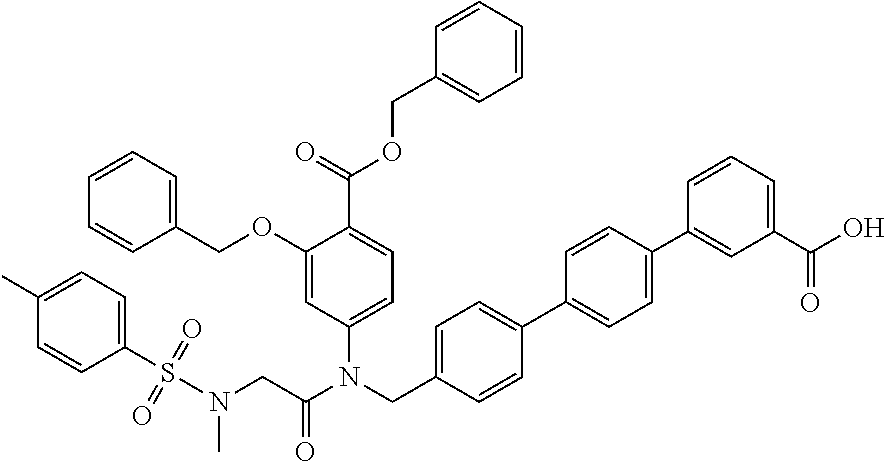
C1(S(N(CC(N(CC2=CC=C(C3=CC=C(C4=CC(C(O)=O)=CC=C4)C=C3)C=C2)C2=CC=C(C(=O)OCC3=CC=CC=C3)C(OCC3=CC=CC=C3)=C2)=O)C)(=O)=O)=CC=C(C)C=C1
